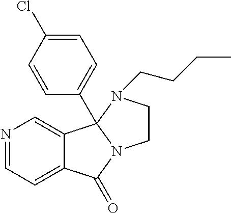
C1=NC=C2C(=C1)C(=O)N1CCN(CCCC)C21C1=CC=C(Cl)C=C1
